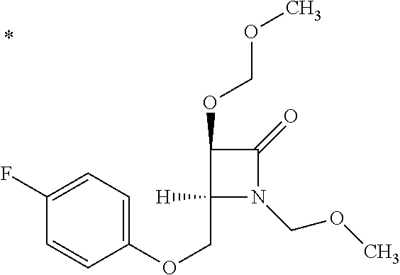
C1([H])(COC2=CC=C(F)C=C2)N(COC)C(=O)C1OCOC
